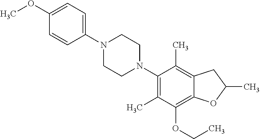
C1(OC)=CC=C(N2CCN(C3=C(C)C(OCC)=C4C(=C3C)CC(C)O4)CC2)C=C1
